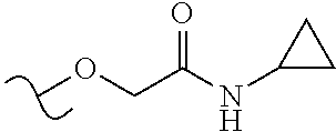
O(C)CC(NC1CC1)=O
